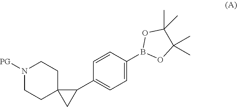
[PG]N1CCC2(CC1)CC2C1=CC=C(B2OC(C)(C)C(C)(C)O2)C=C1
